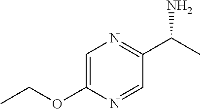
C1=C(OCC)N=CC(C(C)N)=N1
